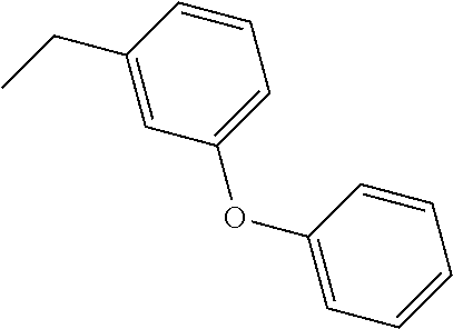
C1(CC)=CC(OC2=CC=CC=C2)=CC=C1
